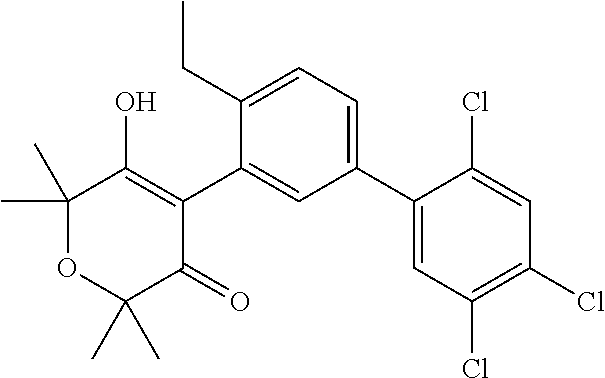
C1(C2=CC=C(CC)C(C3=C(O)C(C)(C)OC(C)(C)C3=O)=C2)=CC(Cl)=C(Cl)C=C1Cl
